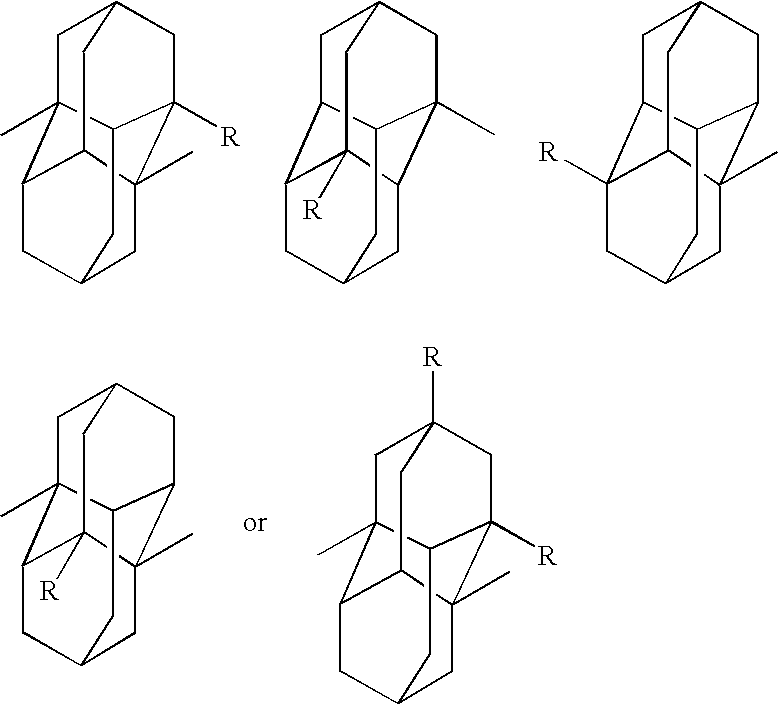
C1C2(C)C3CC4CC5(C)C([R])(CC1CC53)C2C4.C1C2C3CC4CC5C(C)(CC1CC53[R])C2C4.C1C2C3([R])CC4CC5(C)C(CC1CC53)C2C4.C1C2(C)C3CC4CC5(C)C(CC1CC53[R])C2C4.C1C2(C)C3CC4CC5(C)C([R])(CC1([R])CC53)C2C4
